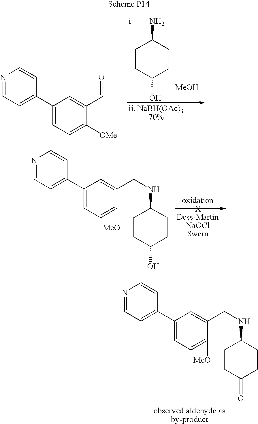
C1CC(O)CCC1N.[MeOH].[i].[ii. NaBH(OAc)370%].N1=CC=C(C2=CC=C([OMe])C(C=O)=C2)C=C1.N1=CC=C(C2=CC=C([MeO])C(CNC3CCC(O)CC3)=C2)C=C1.N1=CC=C(C2=CC=C([MeO])C(CNC3CCC(=O)CC3)=C2)C=C1
